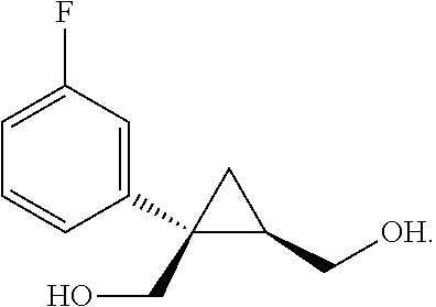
C1(C[OH])C(C2=CC(F)=CC=C2)(CO)C1
